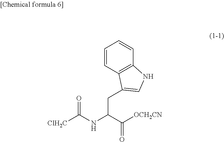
[ClH2C]C(NC(C([OCH2CN])=O)CC1=CNC2=C1C=CC=C2)=O
